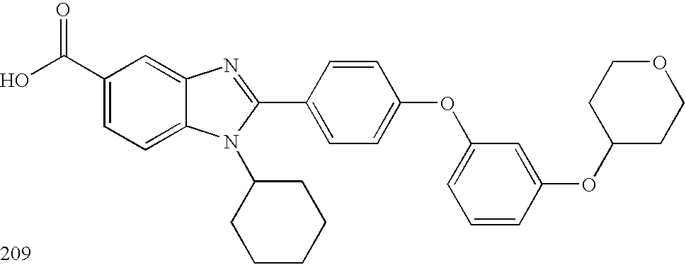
OC(C1=CC=C2C(=C1)N=C(C1=CC=C(OC3=CC=CC(OC4CCOCC4)=C3)C=C1)N2C1CCCCC1)=O
